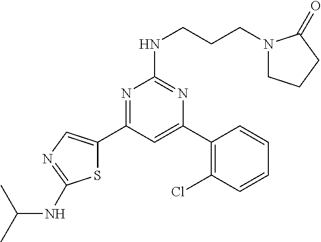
N1=C(C2=CN=C(NC(C)C)S2)C=C(C2=C(Cl)C=CC=C2)N=C1NCCCN1CCCC1=O
